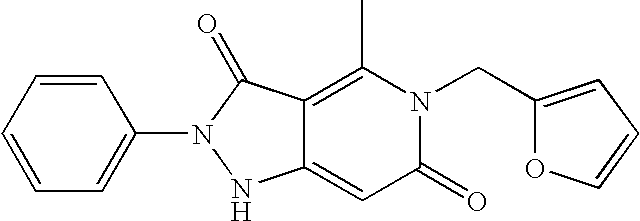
C1=CC=CC=C1N1NC2=CC(=O)N(CC3=CC=CO3)C(C)=C2C1=O
